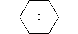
C1(C)CCC(C)CC1.I
